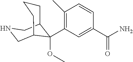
C1(C(N)=O)=CC(C2(OC)C3CCCC2CNC3)=C(C)C=C1
